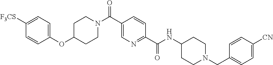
C1CN(C(C2=CN=C(C(=O)NC3CCN(CC4=CC=C([CN])C=C4)CC3)C=C2)=O)CCC1OC1=CC=C([F3CS])C=C1
